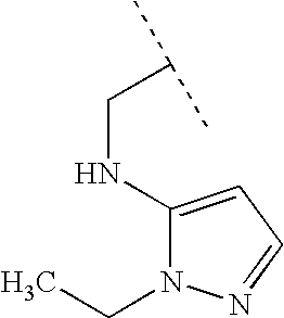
C(C(C)C)NC1=CC=NN1CC
